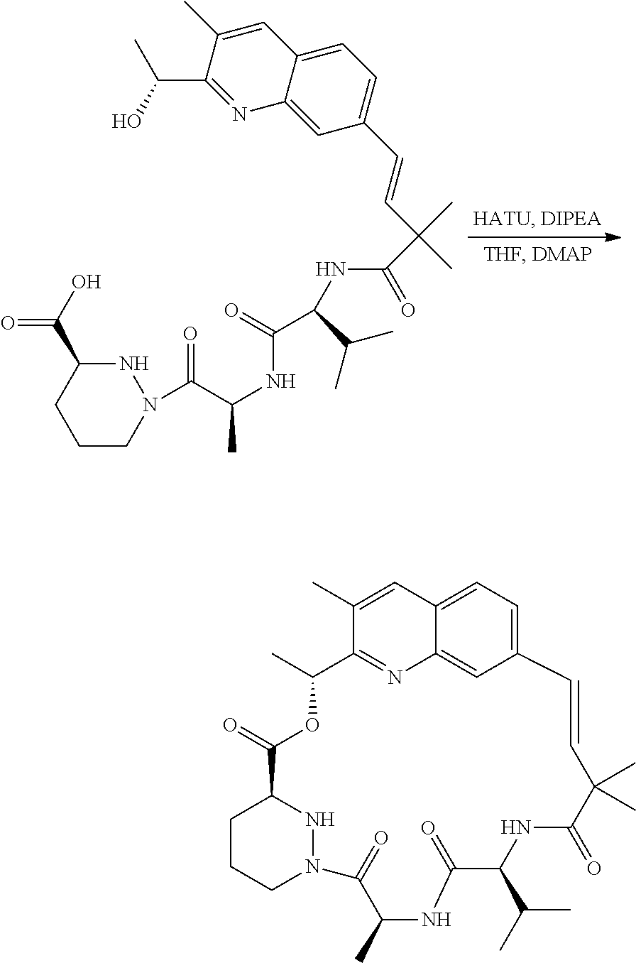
N1C(C(O)=O)CCCN1C(C(NC(=O)C(NC(=O)C(C=CC1=CC=C2C(=C1)N=C(C(C)O)C(C)=C2)(C)C)C(C)C)C)=O.C1(C)=CC2=CC=C3C=C2N=C1C(C)OC(=O)C1CCCN(N1)C(=O)C(C)NC(=O)C(C(C)C)NC(=O)C(C)(C)C=C3
